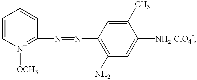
C1=C[N+]([OCH3])=C(N=NC2=C(N)C=C(N)C(C)=C2)C=C1
